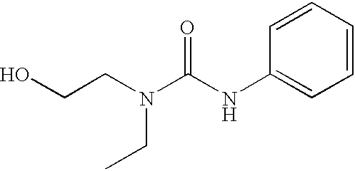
OCCN(CC)C(NC1=CC=CC=C1)=O
